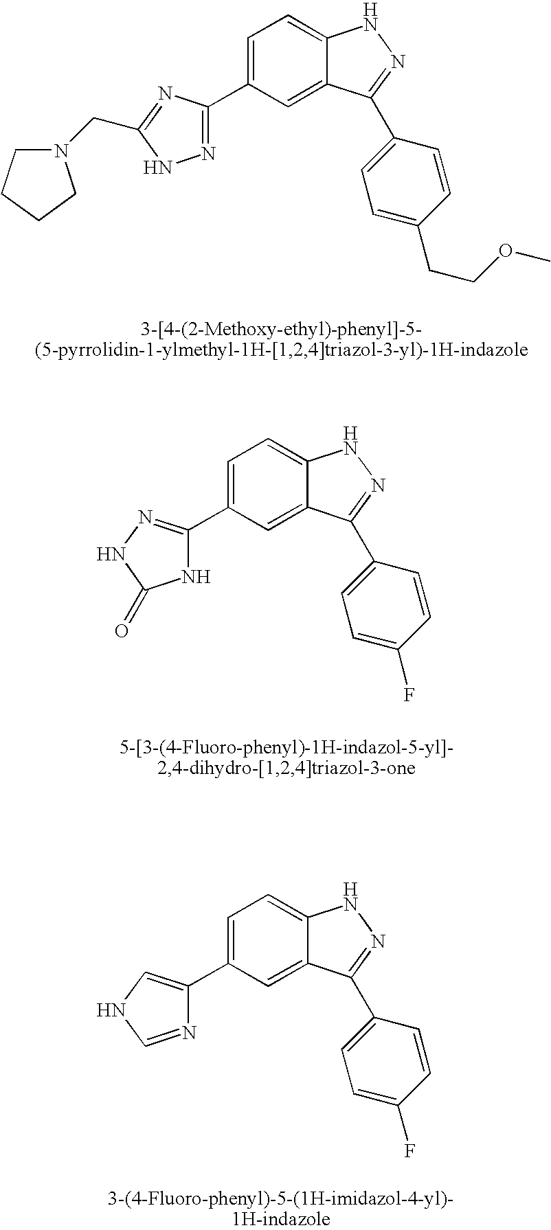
C1=C(C2=NNC(CN3CCCC3)=N2)C=C2C(=C1)NN=C2C1=CC=C(CCOC)C=C1.C1=C(C2=CNC=N2)C=C2C(=C1)NN=C2C1=CC=C(F)C=C1.C1=C(C2=NNC(=O)N2)C=C2C(=C1)NN=C2C1=CC=C(F)C=C1
